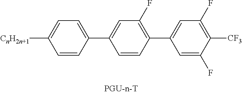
C1=CC(C2=CC(F)=C([CF3])C(F)=C2)=C(F)C=C1C1=CC=C([CnH2n+1])C=C1
